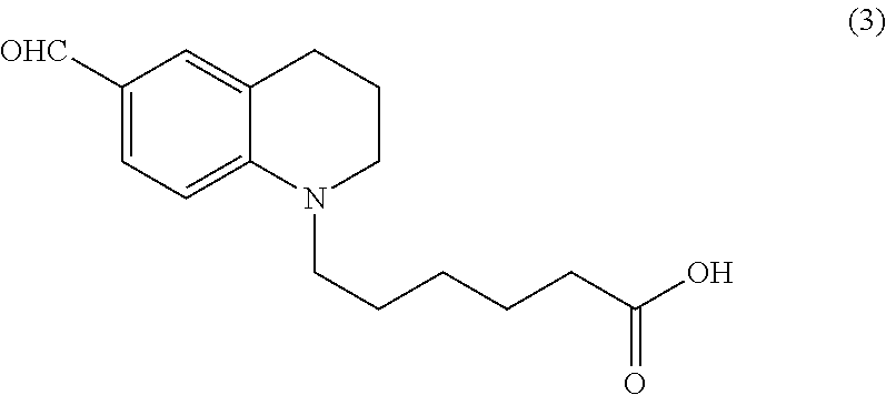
C1([OHC])=CC=C2C(=C1)CCCN2CCCCCC(O)=O
